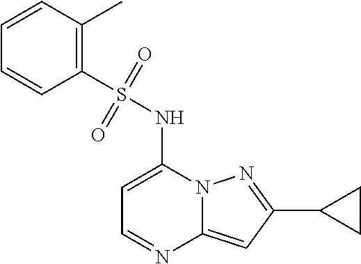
C1=C(NS(C2=C(C)C=CC=C2)(=O)=O)N2C(=CC(C3CC3)=N2)N=C1
